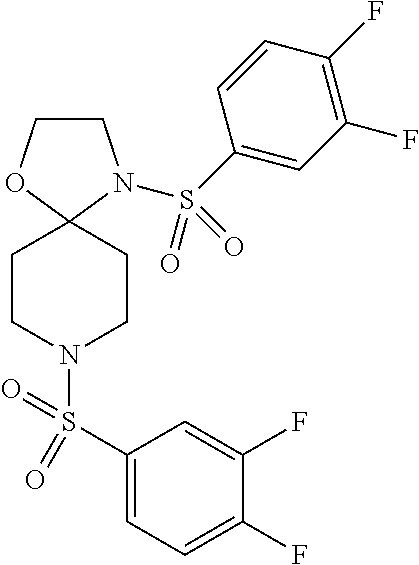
C1CN(S(C2=CC(F)=C(F)C=C2)(=O)=O)C2(O1)CCN(S(C1=CC=C(F)C(F)=C1)(=O)=O)CC2
